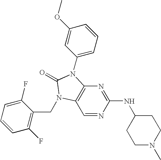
C1CC(NC2=NC3=C(C=N2)N(CC2=C(F)C=CC=C2F)C(=O)N3C2=CC=CC(OC)=C2)CCN1C
